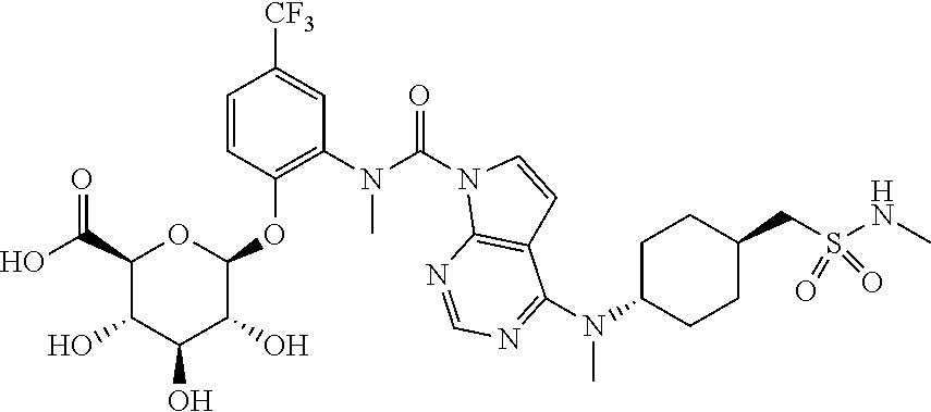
C1=CC(OC2OC(C(O)=O)C(O)C(O)C2O)=C(N(C(N2C3=C(C=C2)C(N(C2CCC(CS(NC)(=O)=O)CC2)C)=NC=N3)=O)C)C=C1[CF3]
